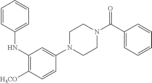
C1N(C2=CC(NC3=CC=CC=C3)=C([H3CO])C=C2)CCN(C(=O)C2=CC=CC=C2)C1
